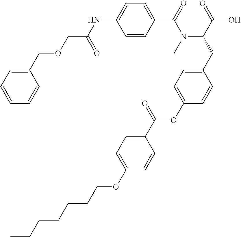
C1=CC(C(=O)N(C(CC2=CC=C(OC(C3=CC=C(OCCCCCCC)C=C3)=O)C=C2)C(=O)O)C)=CC=C1NC(COCC1=CC=CC=C1)=O
